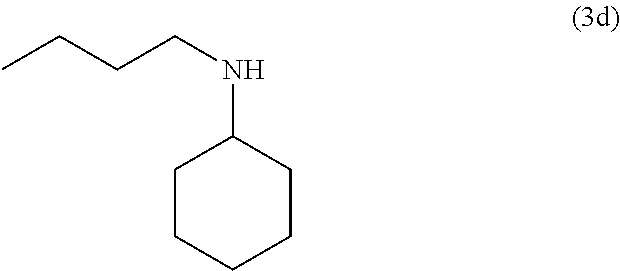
CCCCNC1CCCCC1
